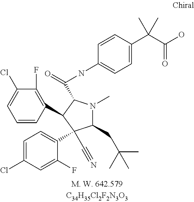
C1(CC(C)(C)C)N(C)C(C(NC2=CC=C(C(C(O)=O)(C)C)C=C2)=O)C(C2=C(F)C(Cl)=CC=C2)C1(C1=CC=C(Cl)C=C1F)C#N
